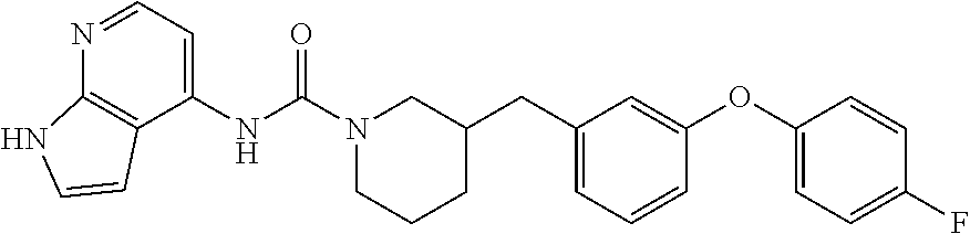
N1=CC=C(NC(N2CCCC(CC3=CC=CC(OC4=CC=C(F)C=C4)=C3)C2)=O)C2=C1NC=C2
